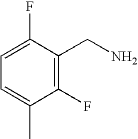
C1(F)=CC=C(C)C(F)=C1CN
